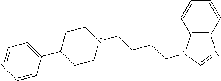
C1(C2=CC=NC=C2)CCN(CCCCN2C3=C(N=C2)C=CC=C3)CC1
